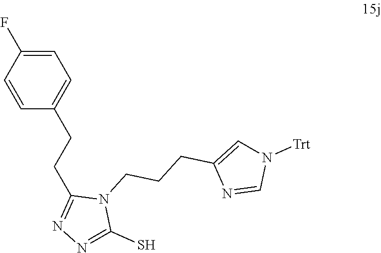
C(C1=NN=C(S)N1CCCC1=CN([Trt])C=N1)CC1=CC=C(F)C=C1
